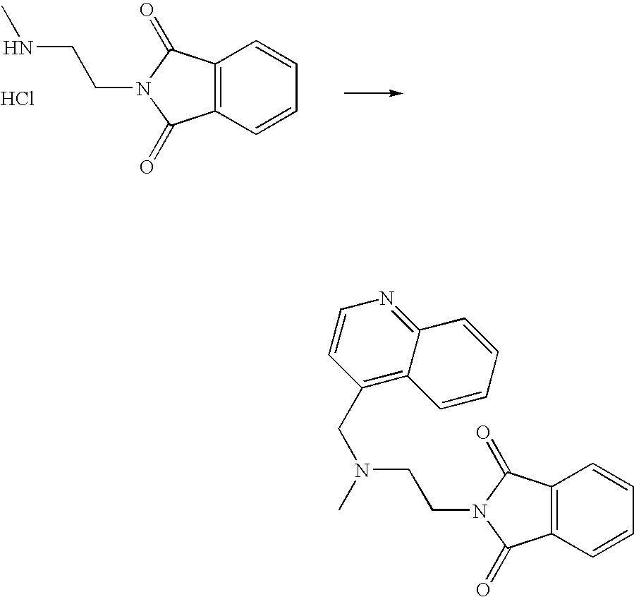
C12=C(C=CC=C1)C(=O)N(CCNC)C2=O.Cl.C12=C(C=CC=C1)C(=O)N(CCN(C)CC1=C3C(=NC=C1)C=CC=C3)C2=O
